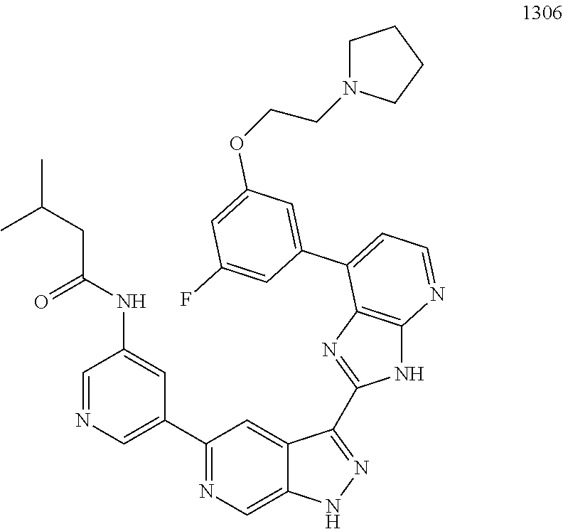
C1(C2=CN=CC(NC(CC(C)C)=O)=C2)=NC=C2C(=C1)C(C1=NC3=C(N1)N=CC=C3C1=CC(OCCN3CCCC3)=CC(F)=C1)=NN2
